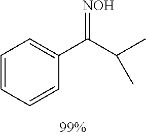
C1=CC=CC(C(C(C)C)=[NOH])=C1
